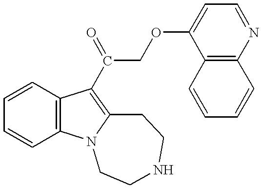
C1=CC=CC2=C1C(C(COC1=CC=NC3=C1C=CC=C3)=O)=C1N2CCNCC1
